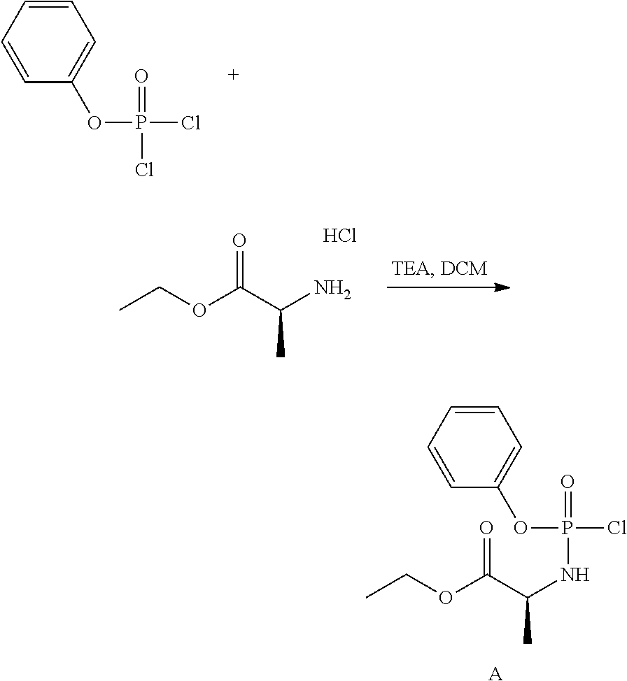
C1=CC=CC(OP(Cl)(=O)Cl)=C1.CCOC(C(N)C)=O.Cl.CCOC(C(NP(=O)(Cl)OC1=CC=CC=C1)C)=O.[A]
